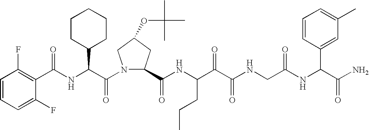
C(NC(C(N1C(C(NC(C(C(NCC(NC(C(N)=O)C2=CC(C)=CC=C2)=O)=O)=O)CCC)=O)CC(OC(C)(C)C)C1)=O)C1CCCCC1)(=O)C1=C(F)C=CC=C1F
